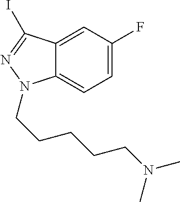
C12=CC=C(F)C=C1C(I)=NN2CCCCCN(C)C
